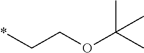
C(C*)OC(C)(C)C
